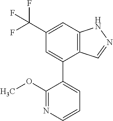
C12=C(C=C(C(F)(F)F)C=C1C1=CC=CN=C1OC)NN=C2
